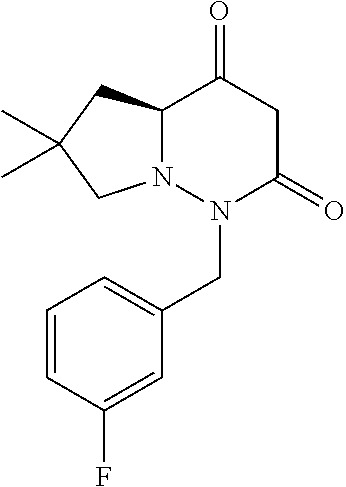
C12N(N(CC3=CC=CC(F)=C3)C(=O)CC1=O)CC(C)(C)C2
